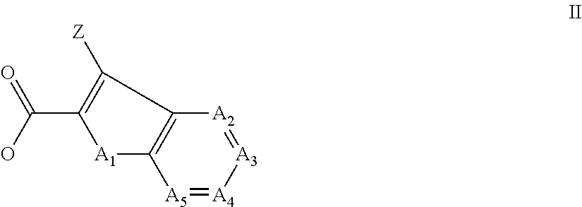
[A5]1=[A4][A3]=[A2]C2=C1[A1]C(C(O)=O)=C2[Z]
